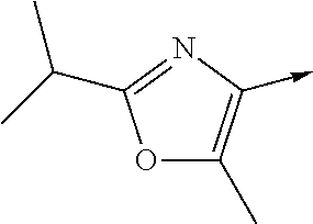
O1C(C)=C(->C)N=C1C(C)C
